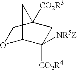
O1C2C([CO2R4])([NR5Z])CC([CO2R3])(C1)C2
